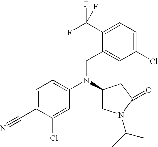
C1=C(C#N)C(Cl)=CC(N(C2CN(C(C)C)C(=O)C2)CC2=CC(Cl)=CC=C2C(F)(F)F)=C1
